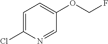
C1=C(Cl)N=CC(OCF)=C1
